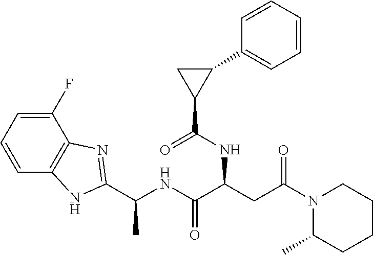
C1=C(F)C2=C(C=C1)NC(C(NC(C(CC(N1C(C)CCCC1)=O)NC(C1C(C3=CC=CC=C3)C1)=O)=O)C)=N2
